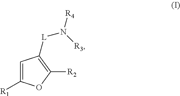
C1=C([R1])OC([R2])=C1[L]N([R3])[R4]
